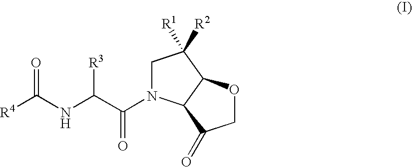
[R4]C(NC(C(N1CC([R2])([R1])C2C1C(=O)CO2)=O)[R3])=O
